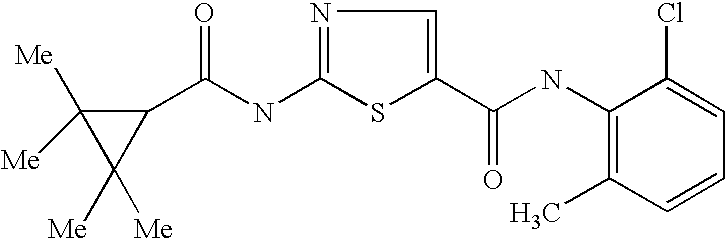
N(C1=NC=C(C(NC2=C(C)C=CC=C2Cl)=O)S1)C(C1C([Me])([Me])C1([Me])[Me])=O
